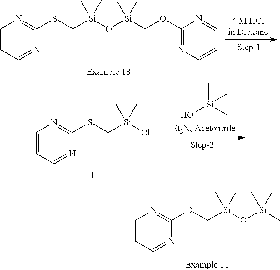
C1=CC=NC(OC[Si](O[Si](C)(C)C)(C)C)=N1.C1=CC=NC(SC[Si](O[Si](COC2=NC=CC=N2)(C)C)(C)C)=N1.C1=CC=NC(SC[Si](Cl)(C)C)=N1.O[Si](C)(C)C
